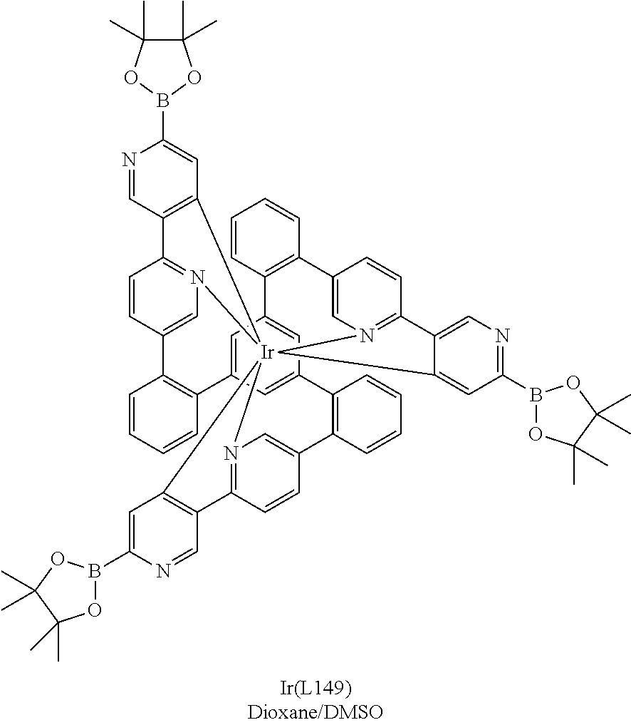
N1=CC2=C(C=C1B1OC(C)(C)C(C)(C)O1)[Ir]1345N6=C2C=CC(=C6)C2=C(C=CC=C2)C2=CC(=CC(=C2)C2=C(C=CC=C2)C2=CN1=C(C=C2)C1=C3C=C(B2OC(C)(C)C(C)(C)O2)N=C1)C1=C(C=CC=C1)C1=CN4=C(C=C1)C1=CN=C(B2OC(C)(C)C(C)(C)O2)C=C15
